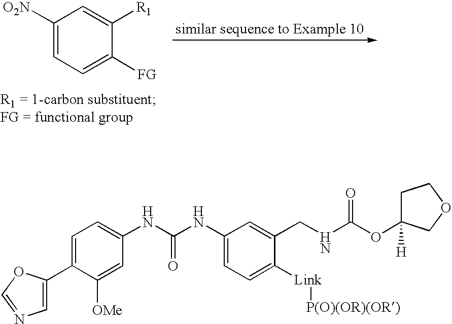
C1([O2N])=CC=C([FG])C([R1])=C1.C1=C(C2=CN=CO2)C([OMe])=CC(NC(NC2=CC=C([Link][P(O)(OR)(OR)])C(CNC(OC3([H])CCOC3)=O)=C2)=O)=C1
